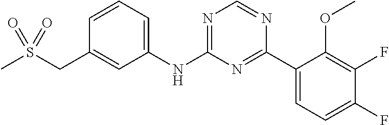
C1(NC2=NC=NC(C3=CC=C(F)C(F)=C3OC)=N2)=CC=CC(CS(C)(=O)=O)=C1
